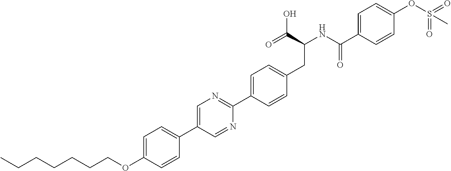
C(OC1=CC=C(C2=CN=C(C3=CC=C(CC(C(O)=O)NC(=O)C4=CC=C(OS(=O)(=O)C)C=C4)C=C3)N=C2)C=C1)CCCCCC
